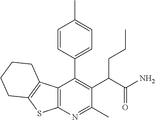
C12=C(N=C(C)C(C(C(N)=O)CCC)=C1C1=CC=C(C)C=C1)SC1=C2CCCC1
